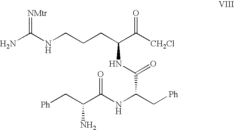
NC(NCCCC(C([CH2Cl])=O)NC(=O)C(C[Ph])NC(C(C[Ph])N)=O)=[NMtr]
